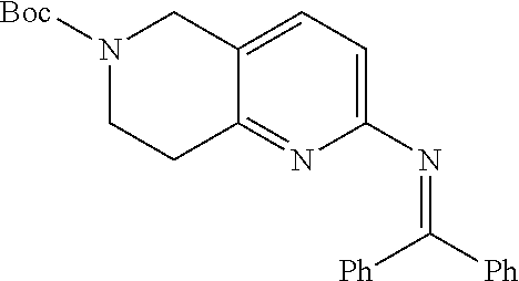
C1(N=C([Ph])[Ph])=CC=C2C(=N1)CCN([Boc])C2
